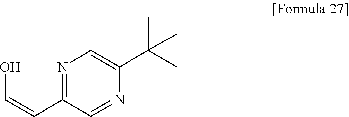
C1(C(C)(C)C)=CN=C(C=CO)C=N1
